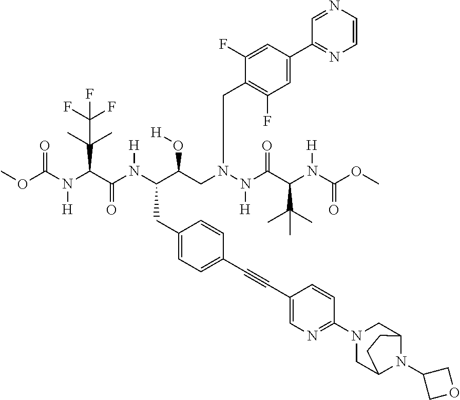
COC(=O)N(C(C(=O)N(C(C(CN(CC1=C(F)C=C(C2=NC=CN=C2)C=C1F)N(C(C(C(C)(C)C)N(C(OC)=O)[H])=O)[H])O[H])CC1=CC=C(C#CC2=CN=C(N3CC4N(C5COC5)C(C3)CC4)C=C2)C=C1)[H])C(C)(C)C(F)(F)F)[H]
